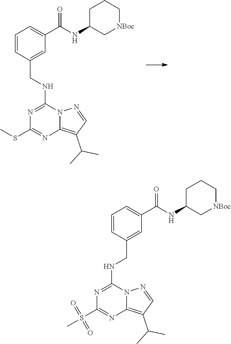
C1=CC(CNC2=NC(SC)=NC3=C(C(C)C)C=NN23)=CC(C(NC2C[NBoc]CCC2)=O)=C1.C1=CC(CNC2=NC(S(C)(=O)=O)=NC3=C(C(C)C)C=NN23)=CC(C(NC2C[NBoc]CCC2)=O)=C1
